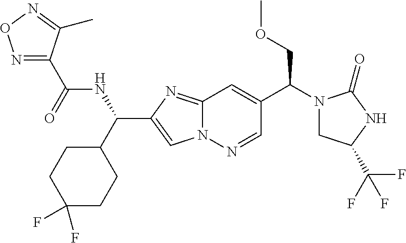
N1=C(C(NC(C2CCC(F)(F)CC2)C2=CN3C(=N2)C=C(C(COC)N2CC(C(F)(F)F)NC2=O)C=N3)=O)C(C)=NO1
